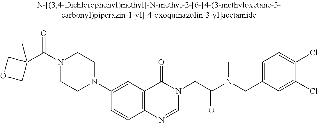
N1(C(=O)C2(C)COC2)CCN(C2=CC3=C(C=C2)N=CN(CC(=O)N(CC2=CC=C(Cl)C(Cl)=C2)C)C3=O)CC1
